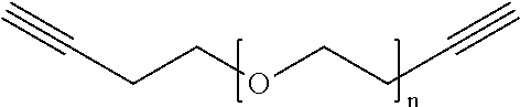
C(CCOCCC#C)#C
